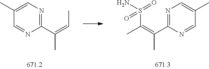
N1=C(C(=C(C)S(=O)(=O)N)C)N=CC(C)=C1.C1(C(=CC)C)=NC=C(C)C=N1
